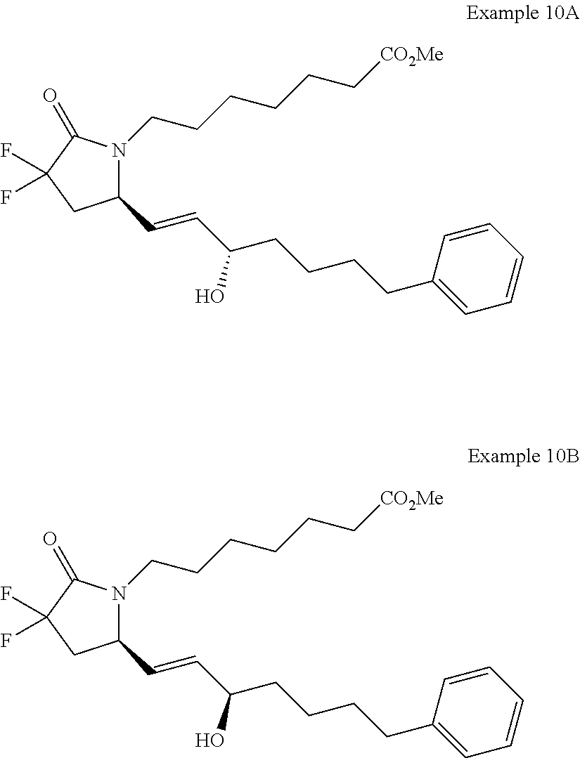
C(CCCC1=CC=CC=C1)C(O)C=CC1N(CCCCCC[CO2Me])C(=O)C(F)(F)C1.C(CCCC1=CC=CC=C1)C(O)C=CC1N(CCCCCC[CO2Me])C(=O)C(F)(F)C1
